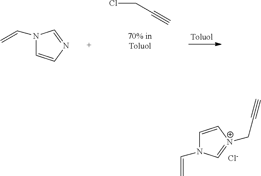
C1=C[N+](CC#C)=CN1C=C.[Cl-].ClCC#C.N1(C=C)C=CN=C1
